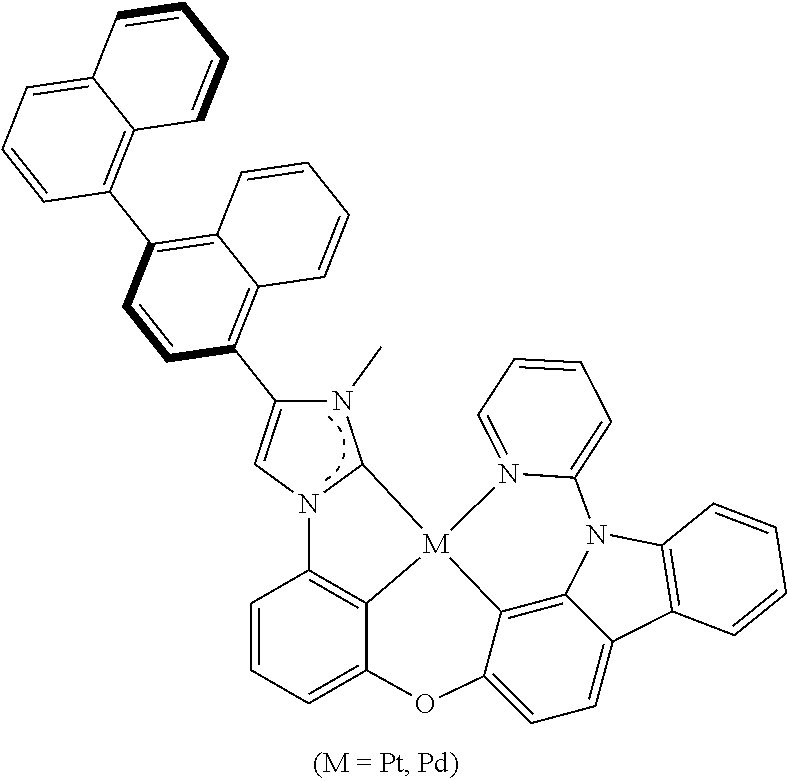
C1=CC=C2C3=C1N1C(N(C)C(C4=C5C(=C(C6=C7C(=CC=C6)C=CC=C7)C=C4)C=CC=C5)=C1)[M]31C3=C4C(=CC=C3O2)C2=C(N4C3=CC=CC=N31)C=CC=C2
